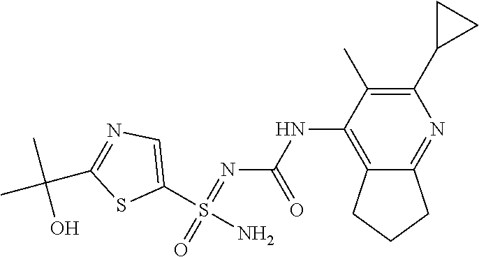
C1(C2CC2)=C(C)C(NC(N=S(=O)(N)C2=CN=C(C(C)(C)O)S2)=O)=C2C(=N1)CCC2
